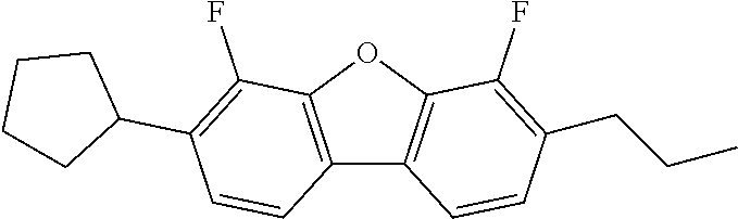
C12=C(OC3=C1C=CC(CCC)=C3F)C(F)=C(C1CCCC1)C=C2
